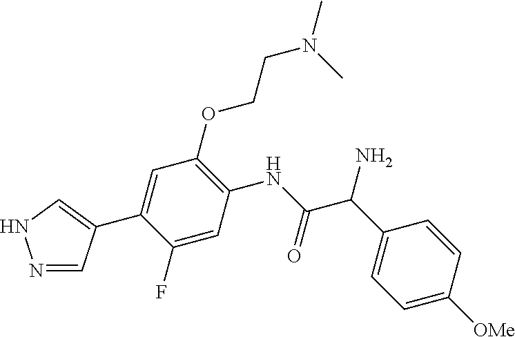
C1(C2=CNN=C2)=CC(OCCN(C)C)=C(NC(C(C2=CC=C([OMe])C=C2)N)=O)C=C1F
